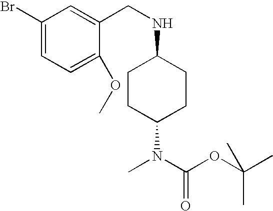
BrC1=CC=C(OC)C(CNC2CCC(N(C)C(OC(C)(C)C)=O)CC2)=C1
